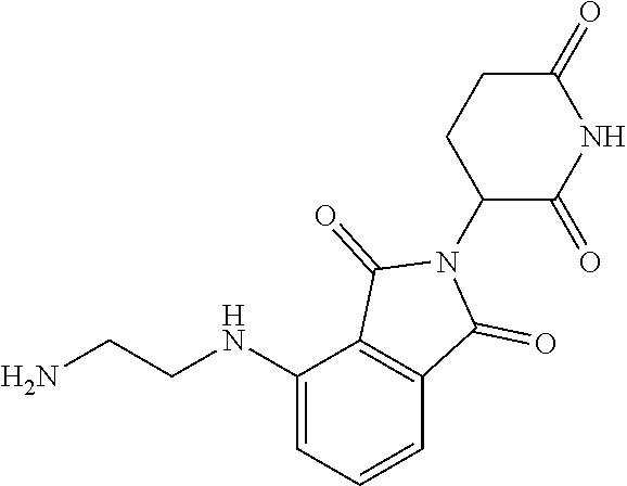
NCCNC1=CC=CC2=C1C(=O)N(C1C(=O)NC(=O)CC1)C2=O
